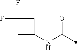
C1(NC(=O)C)CC(F)(F)C1
